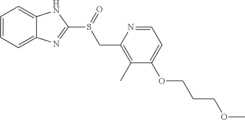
C1=CC=C2C(=C1)NC(S(=O)CC1=C(C)C(OCCCOC)=CC=N1)=N2
